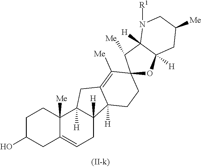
C1C(O)CC2=CCC3([H])C([H])(C2([Me])C1)CC1=C([Me])C2(CCC31[H])OC1([H])CC([Me])CN([R1])C1([H])C2[Me]
